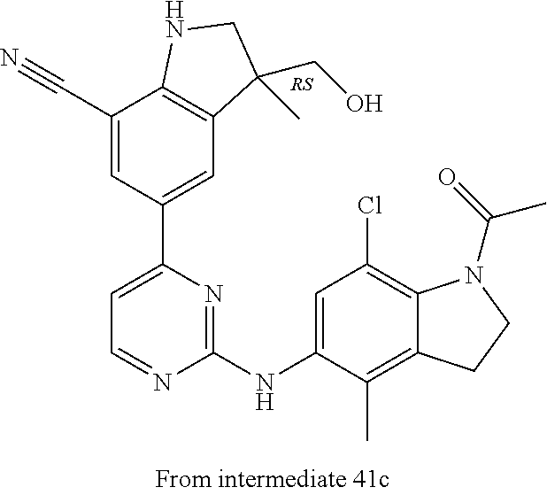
C1(C#N)=CC(C2=CC=NC(NC3=CC(Cl)=C4C(=C3C)CCN4C(C)=O)=N2)=CC2=C1NCC2(CO)C
